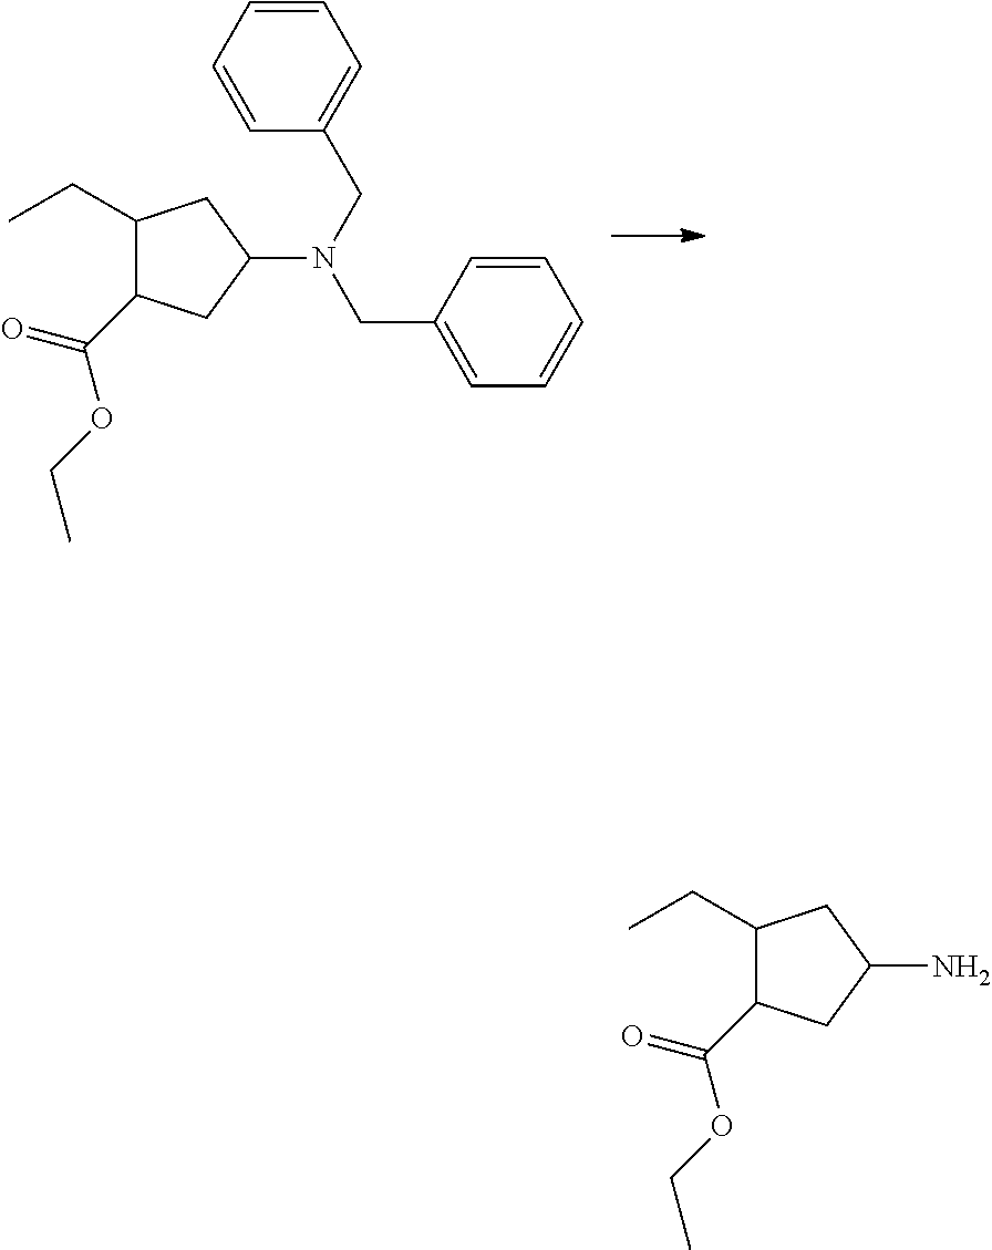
C1(CC)C(C(=O)OCC)CC(N(CC2=CC=CC=C2)CC2=CC=CC=C2)C1.C1(CC)C(C(=O)OCC)CC(N)C1
